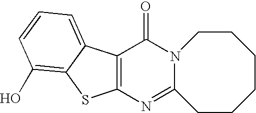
C12=C(N=C3N(C1=O)CCCCCC3)SC1=C(O)C=CC=C21
